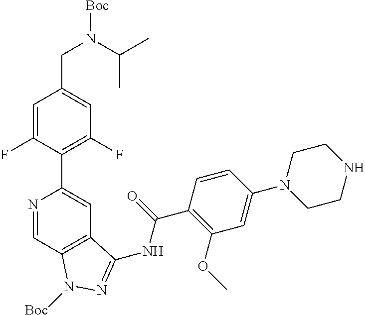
N1=CC2=C(C=C1C1=C(F)C=C(CN(C(C)C)[Boc])C=C1F)C(NC(C1=C(OC)C=C(N3CCNCC3)C=C1)=O)=NN2[Boc]
